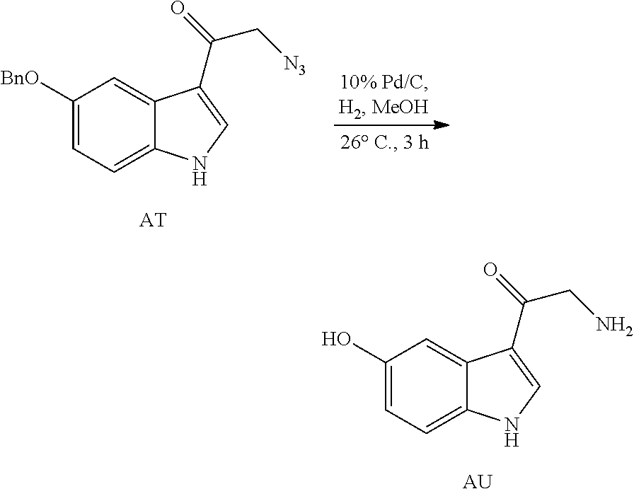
C1([BnO])=CC=C2C(=C1)C(C(=O)C[N3])=CN2.[AT].C1(O)=CC=C2C(=C1)C(C(=O)CN)=CN2.[AU]
